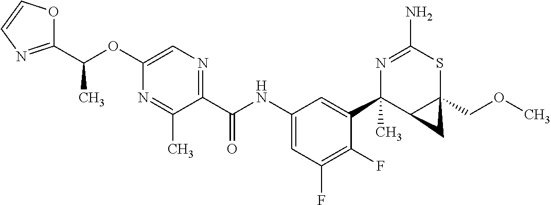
N1=C(N)SC2(COC)C(C1(C1=CC(NC(C3=NC=C(OC(C4=NC=CO4)C)N=C3C)=O)=CC(F)=C1F)C)C2
